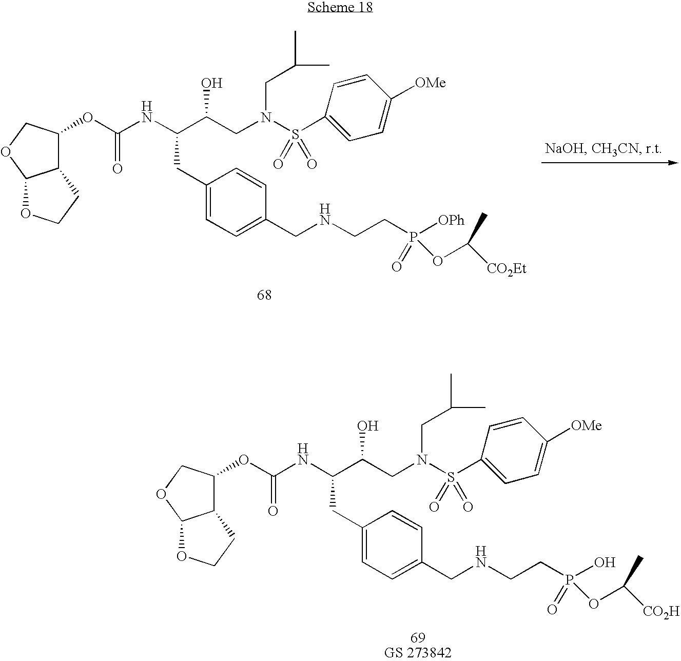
C(C(CN(S(=O)(=O)C1=CC=C([OMe])C=C1)CC(C)C)O)(NC(OC1C2C(OC1)OCC2)=O)CC1=CC=C(CNCCP([OPh])(OC([CO2Et])C)=O)C=C1.C(C(CN(S(=O)(=O)C1=CC=C([OMe])C=C1)CC(C)C)O)(NC(OC1C2C(OC1)OCC2)=O)CC1=CC=C(CNCCP(O)(OC([CO2H])C)=O)C=C1
